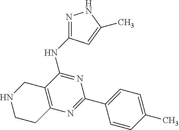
N(C1=NC(C2=CC=C(C)C=C2)=NC2=C1CNCC2)C1=NNC(C)=C1
